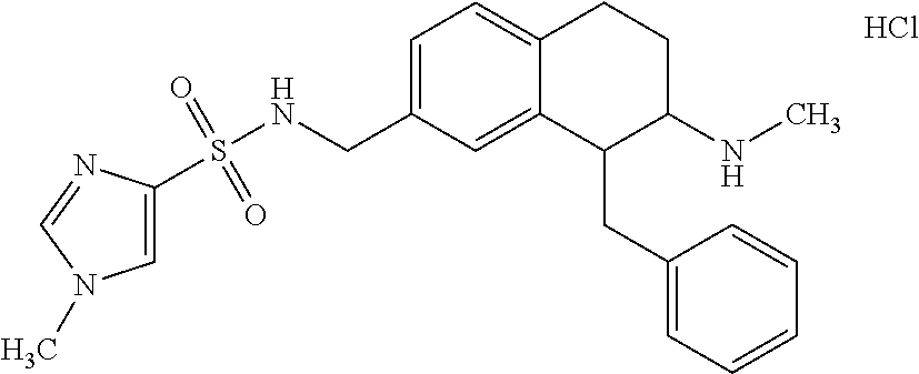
C1=C(CNS(C2=CN(C)C=N2)(=O)=O)C=C2C(=C1)CCC(NC)C2CC1=CC=CC=C1.Cl
